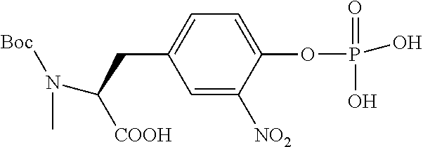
C1=C([NO2])C(OP(=O)(O)O)=CC=C1CC(N(C)[Boc])[COOH]
